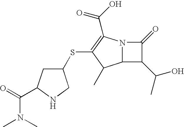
N12C(C(C(O)C)C1=O)C(C)C(SC1CC(C(=O)N(C)C)NC1)=C2C(O)=O
